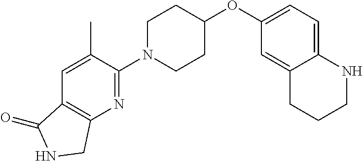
C1N(C2=NC3=C(C=C2C)C(=O)NC3)CCC(OC2=CC=C3C(=C2)CCCN3)C1
